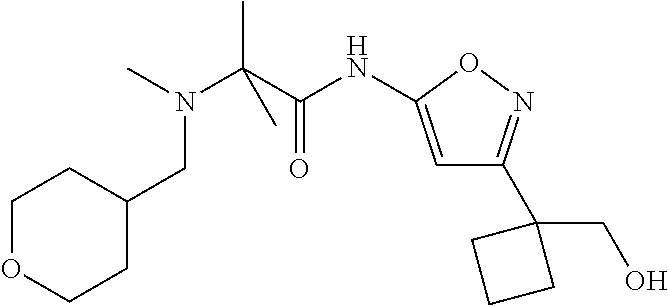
C1OCCC(CN(C(C(NC2=CC(C3(CO)CCC3)=NO2)=O)(C)C)C)C1
